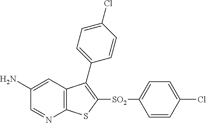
C1(N)=CC2=C(N=C1)SC([SO2]C1=CC=C(Cl)C=C1)=C2C1=CC=C(Cl)C=C1
